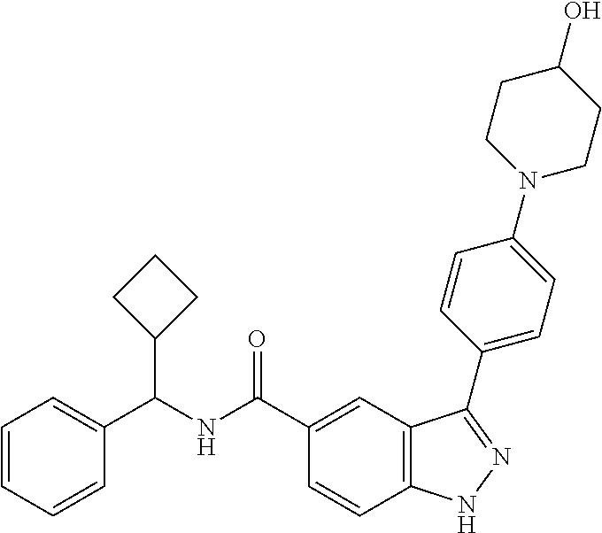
C1(C(NC(C2CCC2)C2=CC=CC=C2)=O)=CC2=C(C=C1)NN=C2C1=CC=C(N2CCC(O)CC2)C=C1
